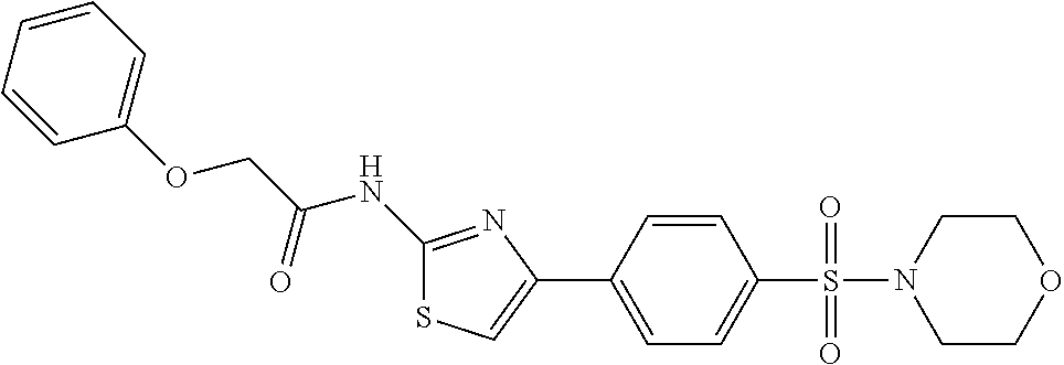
C1(NC(COC2=CC=CC=C2)=O)=NC(C2=CC=C(S(=O)(=O)N3CCOCC3)C=C2)=CS1
